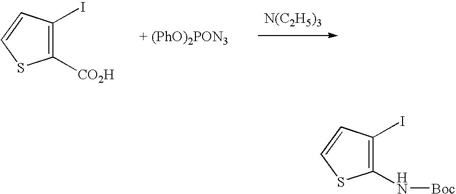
C1([CO2H])=C(I)C=CS1.[N(C2H5)3].C1(N[Boc])=C(I)C=CS1
